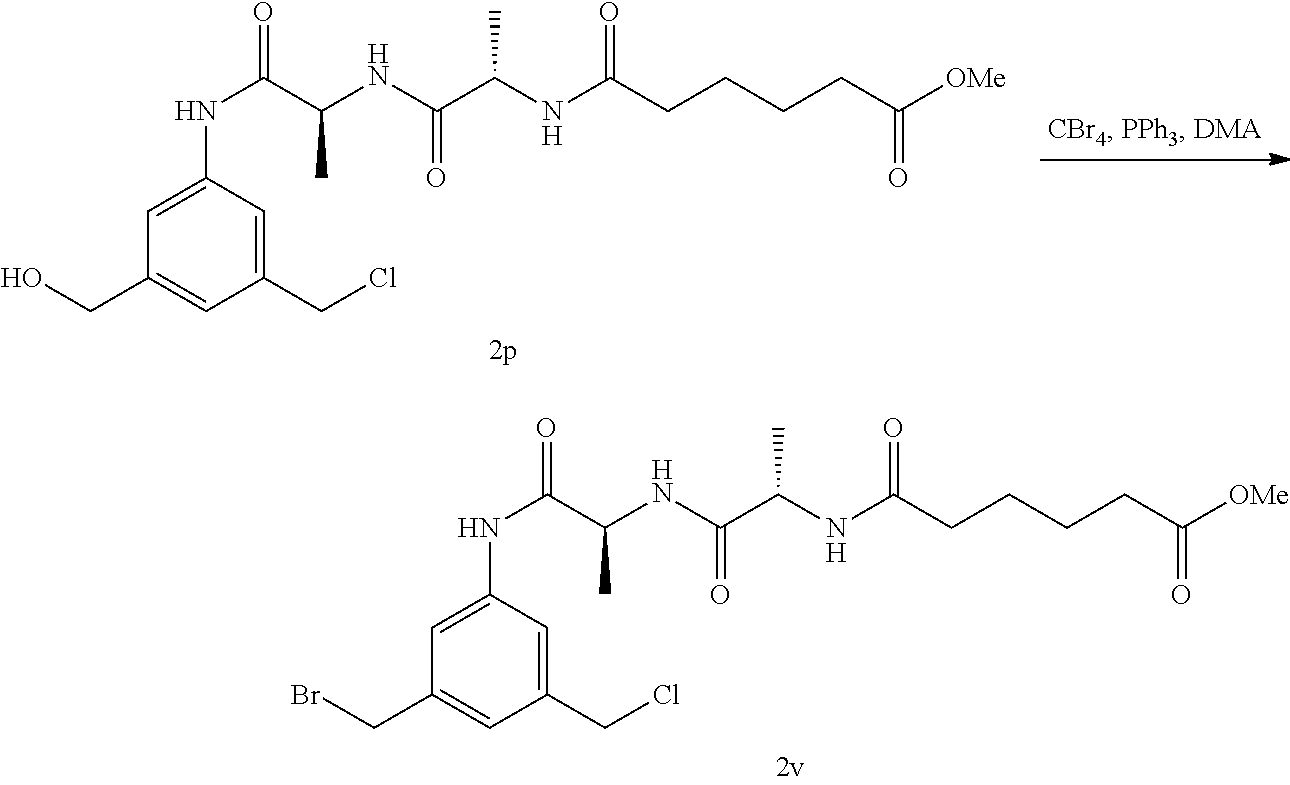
C1=C(NC(C(NC(C(NC(CCCCC([OMe])=O)=O)C)=O)C)=O)C=C(CCl)C=C1CBr.C1=C(NC(C(NC(C(NC(CCCCC([OMe])=O)=O)C)=O)C)=O)C=C(CCl)C=C1CO
